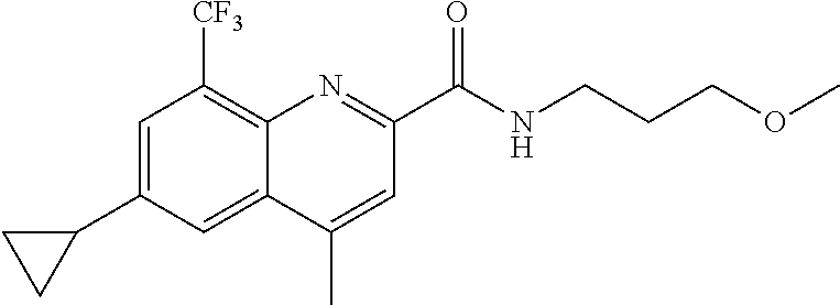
C12=C([CF3])C=C(C3CC3)C=C1C(C)=CC(C(NCCCOC)=O)=N2
